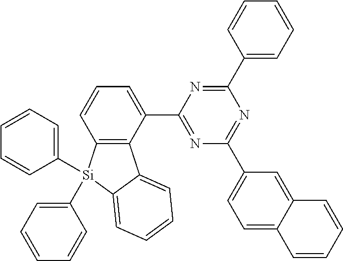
N1=C(C2=CC=CC3=C2C2=CC=CC=C2[Si]3(C2=CC=CC=C2)C2=CC=CC=C2)N=C(C2=CC=CC=C2)N=C1C1=CC=C2C(=C1)C=CC=C2
